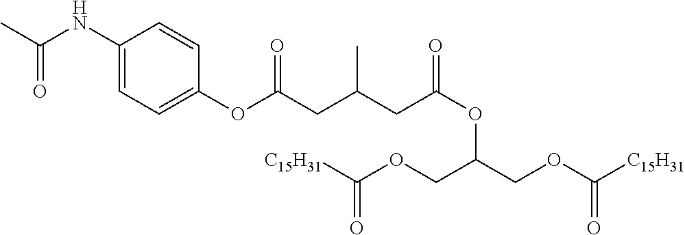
C1(NC(C)=O)=CC=C(OC(CC(CC(OC(COC([C15H31])=O)COC([C15H31])=O)=O)C)=O)C=C1
